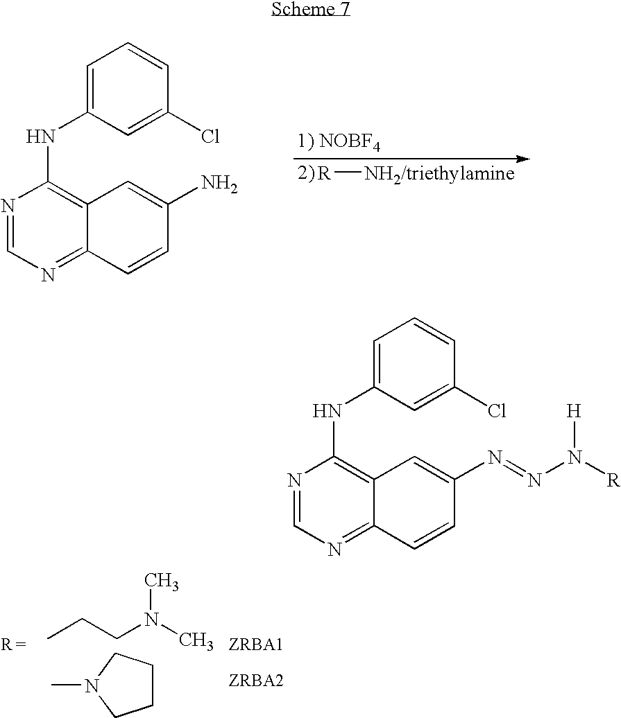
N1=CN=C2C(=C1NC1=CC=CC(Cl)=C1)C=C(N)C=C2.[R][NH2/triethylamine].CCCN(C)C.C1CCN(C)C1.N1=CN=C2C(=C1NC1=CC=CC(Cl)=C1)C=C(N=NN([R])[H])C=C2
